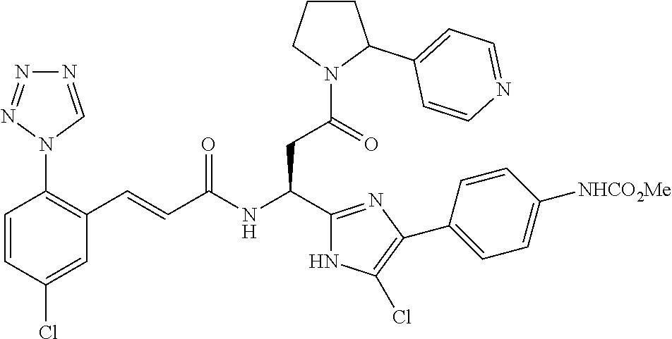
C1=CC(Cl)=CC(C=CC(NC(C2=NC(C3=CC=C([NHCO2Me])C=C3)=C(Cl)N2)CC(N2C(C3=CC=NC=C3)CCC2)=O)=O)=C1N1C=NN=N1
